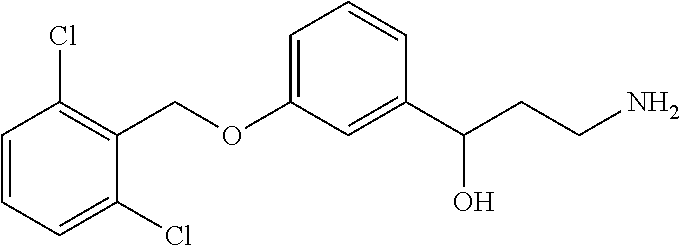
C1(COC2=CC=CC(C(CCN)O)=C2)=C(Cl)C=CC=C1Cl
